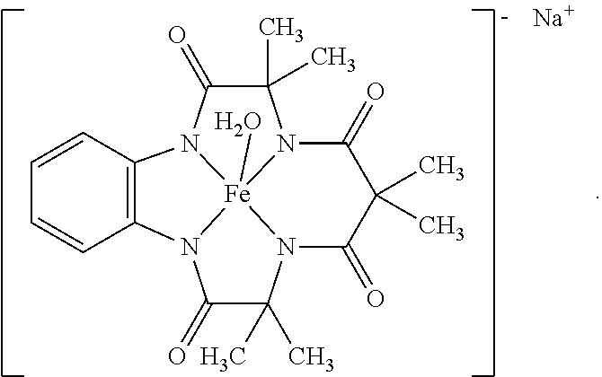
C1=CC=CC2=C1N1C(=O)C(C)(C)N3C(=O)C(C)(C)C(=O)N4C(C)(C)C(=O)N2[Fe]413O.[Na]
